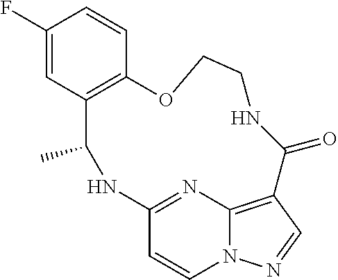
C1=C(F)C=CC2=C1C(C)NC1=NC3=C(C=NN3C=C1)C(=O)NCCO2
